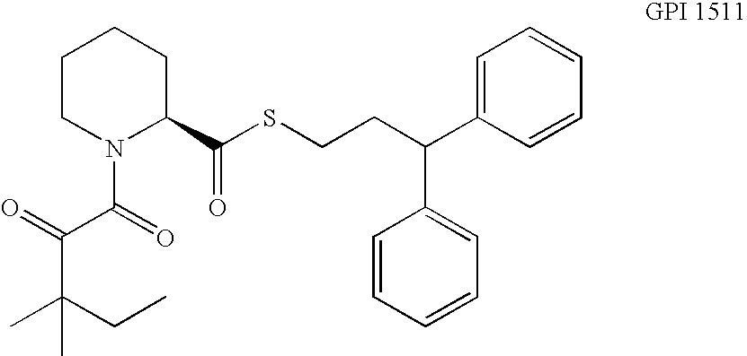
C(=O)(SCCC(C1=CC=CC=C1)C1=CC=CC=C1)C1N(C(C(C(C)(CC)C)=O)=O)CCCC1
